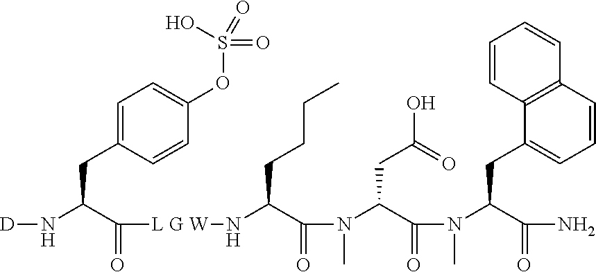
[D]NC(C([L G W]NC(C(N(C(C(N(C(C(N)=O)CC1=CC=CC2=C1C=CC=C2)C)=O)CC(O)=O)C)=O)CCCC)=O)CC1=CC=C(OS(=O)(=O)O)C=C1
